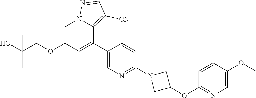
C1=C(OCC(O)(C)C)C=C(C2=CN=C(N3CC(OC4=NC=C(OC)C=C4)C3)C=C2)C2=C([CN])C=NN12
